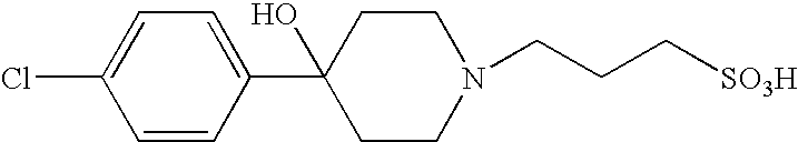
C1=CC(C2(O)CCN(CCC[SO3H])CC2)=CC=C1Cl
